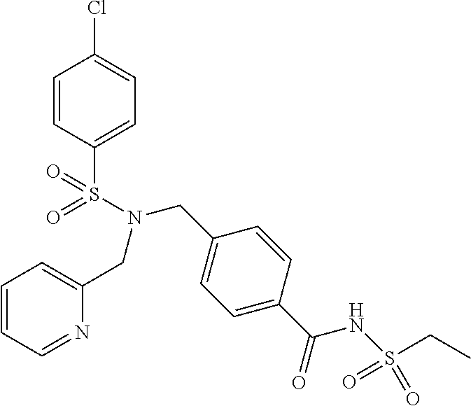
C1=CC(S(N(CC2=CC=CC=N2)CC2=CC=C(C(=O)NS(=O)(CC)=O)C=C2)(=O)=O)=CC=C1Cl
